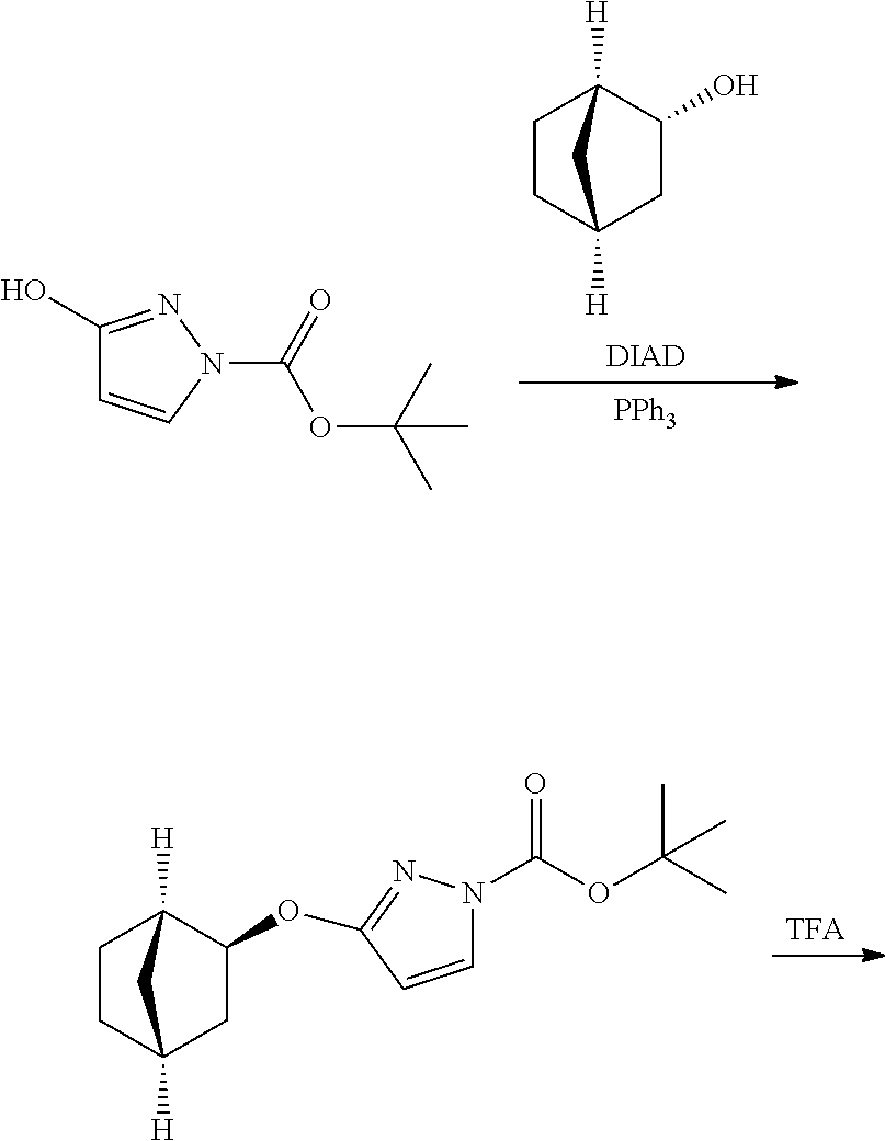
[TFA].C1=CC(OC2C3([H])CCC([H])(C2)C3)=NN1C(=O)OC(C)(C)C.[DIAD].C1(O)C2([H])CCC([H])(C1)C2.[PPh3].C1(O)=NN(C(OC(C)(C)C)=O)C=C1
